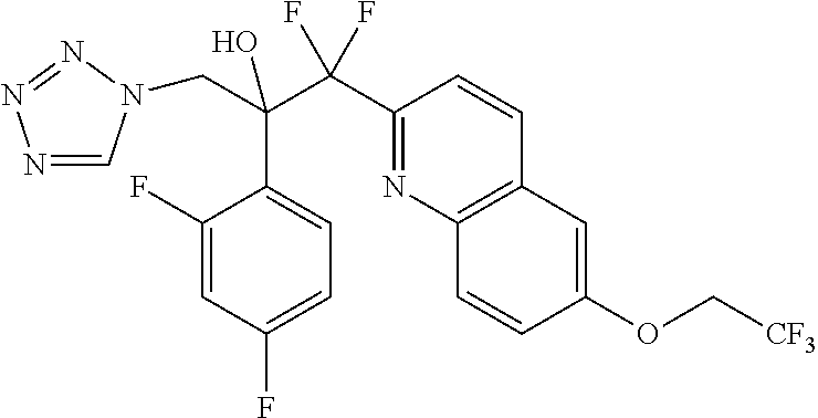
N1=CN(CC(C2=CC=C(F)C=C2F)(C(F)(F)C2=NC3=C(C=C2)C=C(OC[CF3])C=C3)O)N=N1
